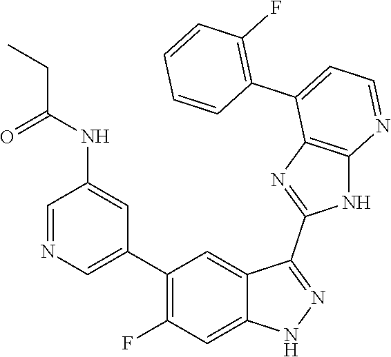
C1=NC=C(C2=C(F)C=C3C(=C2)C(C2=NC4=C(N2)N=CC=C4C2=C(F)C=CC=C2)=NN3)C=C1NC(=O)CC
